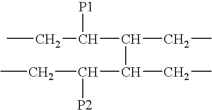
CCC([P1])C(CC)C(CC)C([P2])CC
